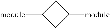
[module]C1CC([module])C1
